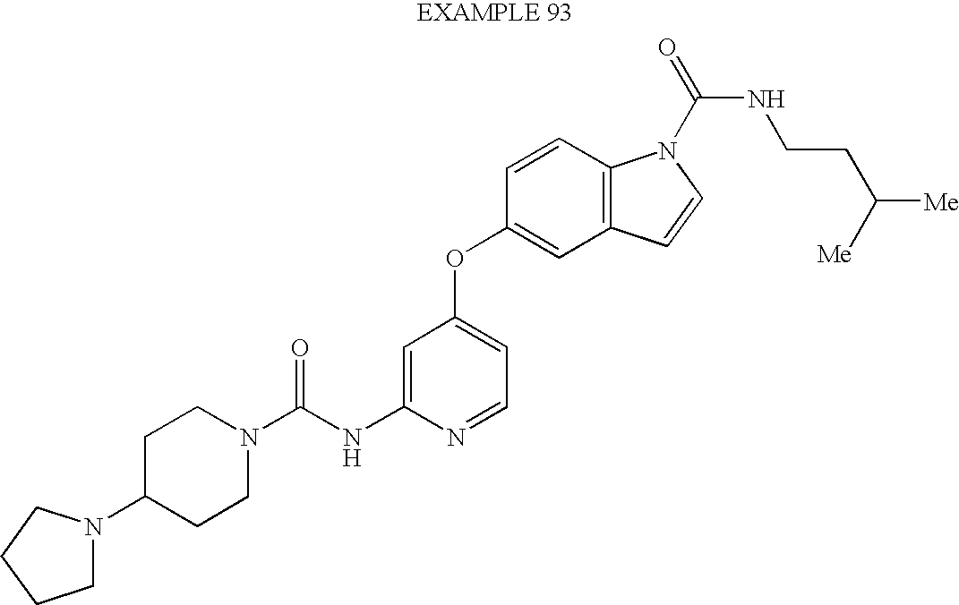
C1C(N2CCCC2)CCN(C(NC2=CC(OC3=CC4=C(C=C3)N(C(NCCC([Me])[Me])=O)C=C4)=CC=N2)=O)C1
